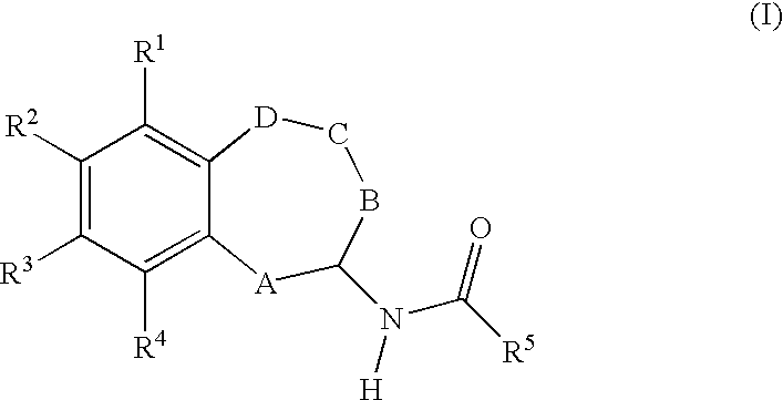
C1([R2])=C([R3])C([R4])=C2C(=C1[R1])[D]CBC(N([H])C([R5])=O)[A]2
